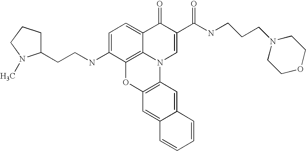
C1=C(NCCC2CCCN2C)C2=C3C(=C1)C(=O)C(C(NCCCN1CCOCC1)=O)=CN3C1=C(O2)C=C2C(=C1)C=CC=C2
